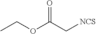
CCOC(C[NCS])=O
